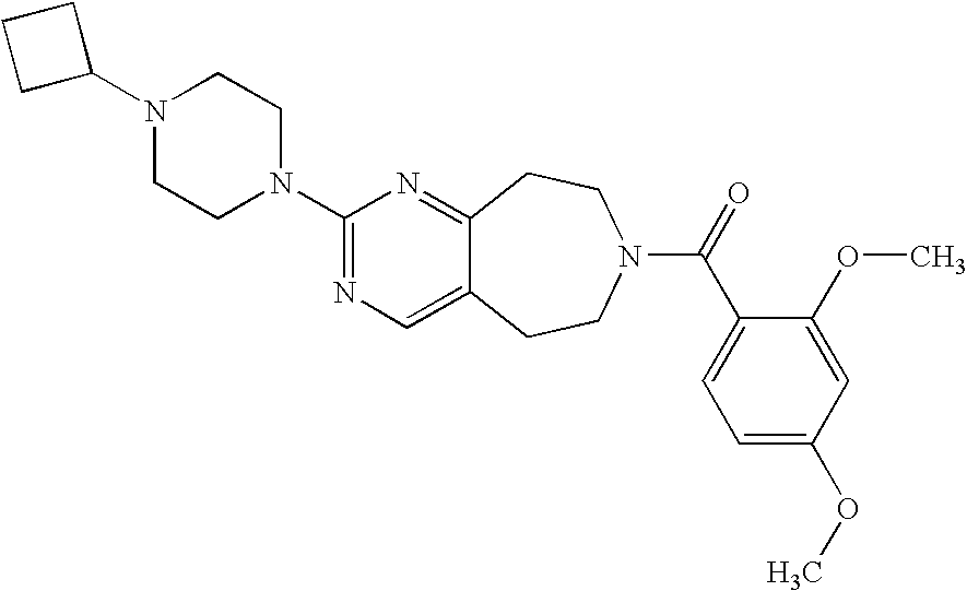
C1C(N2CCN(C3=NC=C4C(=N3)CCN(C(=O)C3=CC=C(OC)C=C3OC)CC4)CC2)CC1
